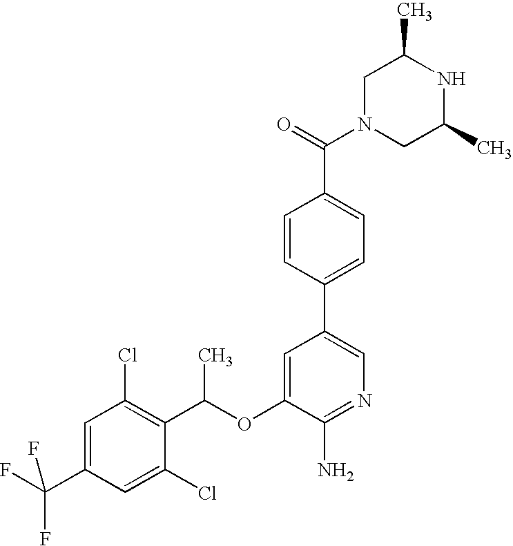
C1=C(C(F)(F)F)C=C(Cl)C(C(OC2=CC(C3=CC=C(C(N4CC(C)NC(C)C4)=O)C=C3)=CN=C2N)C)=C1Cl
